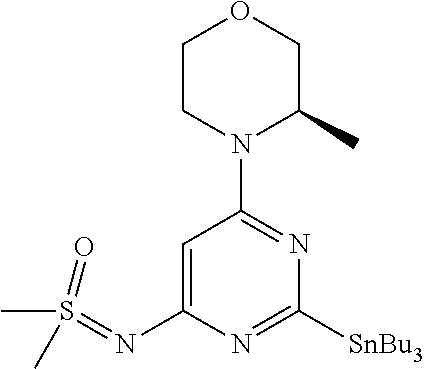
[SnBu3]C1=NC(N=S(C)(=O)C)=CC(N2C(C)COCC2)=N1
